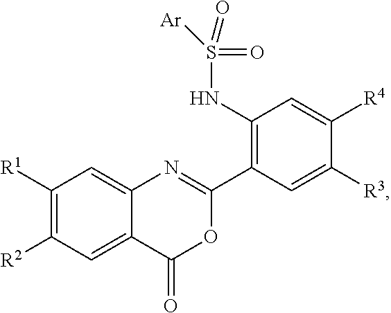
C1([R1])=C([R2])C=C2C(=C1)N=C(C1=C(NS(=O)([Ar])=O)C=C([R4])C([R3])=C1)OC2=O
